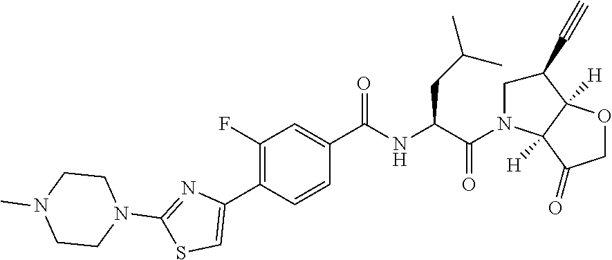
C1(F)=C(C2=CSC(N3CCN(C)CC3)=N2)C=CC(C(=O)NC(CC(C)C)C(=O)N2CC(C#C)C3([H])C2([H])C(=O)CO3)=C1
